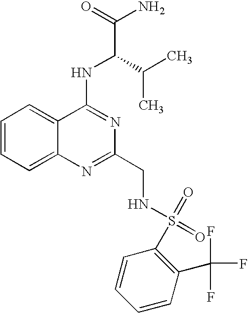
C1=CC=C2C(=C1)C(NC(C(N)=O)C(C)C)=NC(CNS(=O)(=O)C1=C(C(F)(F)F)C=CC=C1)=N2
